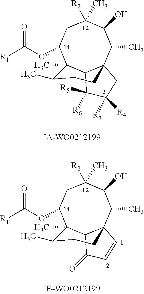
C1(C)([R2])CC(OC([R1])=O)C2(C)C3C(C(C)C1O)(CC([R4])([R3])C3([R6])[R5])CCC2C.C1(C)([R2])CC(OC([R1])=O)C2(C)C3C(C(C)C1O)(C=CC3=O)CCC2C
